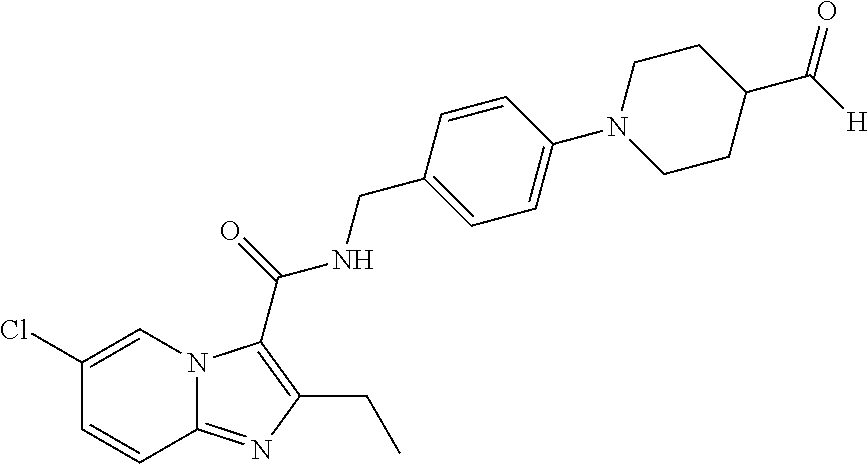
C12=NC(CC)=C(C(=O)NCC3=CC=C(N4CCC(C([H])=O)CC4)C=C3)N1C=C(Cl)C=C2
